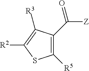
C1([R5])=C(C([Z])=O)C([R3])=C([R2])S1
